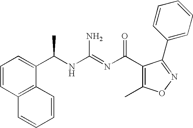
C1(C(NC(=NC(C2=C(C)ON=C2C2=CC=CC=C2)=O)N)C)=CC=CC2=C1C=CC=C2
